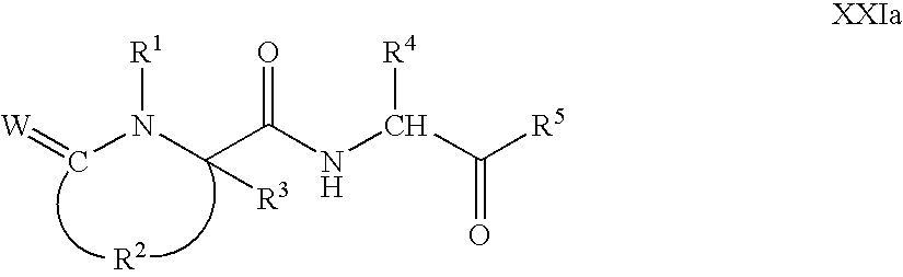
[W]=CN(C(C(NC(C([R5])=O)[R4])=O)[R3])[R1]
